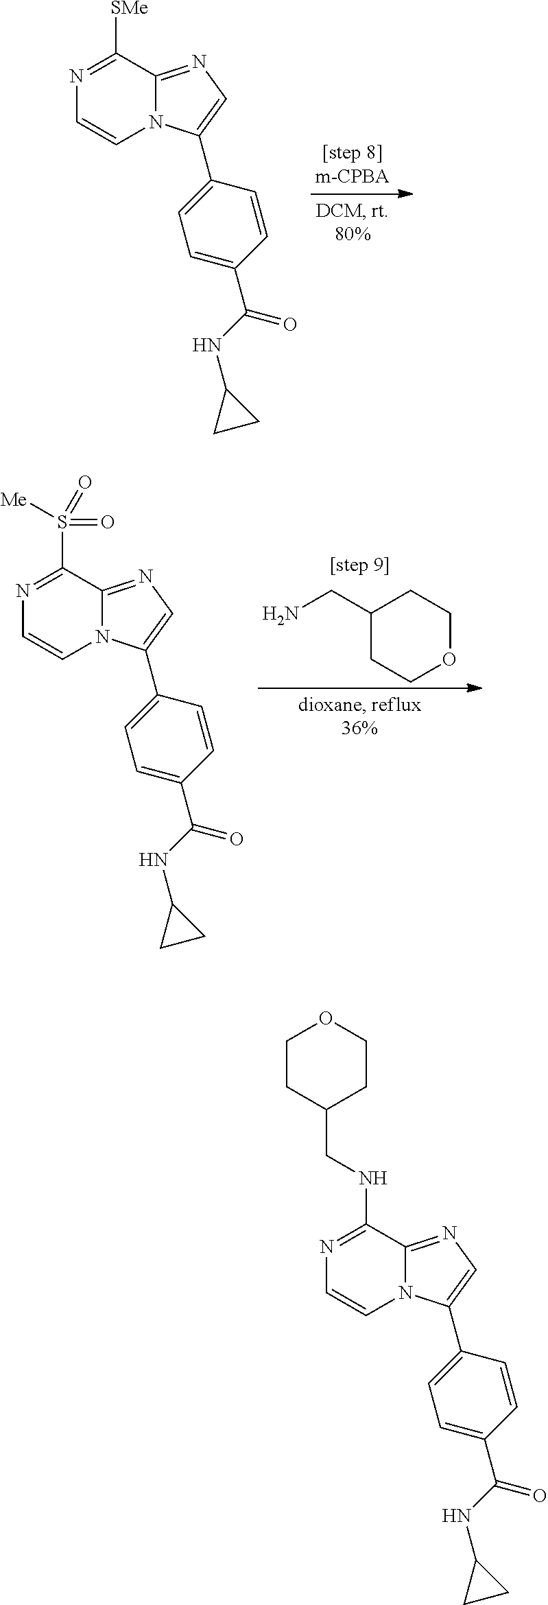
C1([SMe])=NC=CN2C1=NC=C2C1=CC=C(C(NC2CC2)=O)C=C1.C1(CN)CCOCC1.C1(S(=O)([Me])=O)=NC=CN2C1=NC=C2C1=CC=C(C(NC2CC2)=O)C=C1.C1(NCC2CCOCC2)=NC=CN2C1=NC=C2C1=CC=C(C(NC2CC2)=O)C=C1
